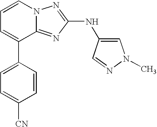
C1=CN2C(=NC(NC3=CN(C)N=C3)=N2)C(C2=CC=C([CN])C=C2)=C1
